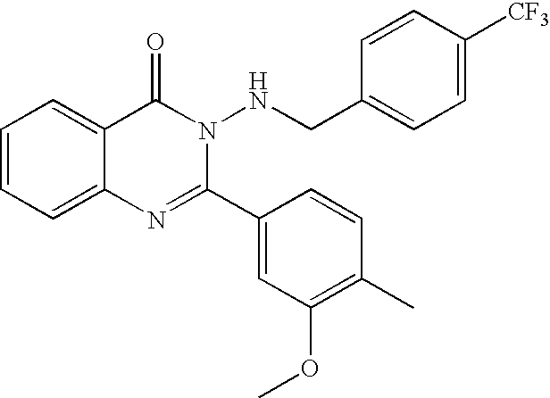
C1=CC=C2C(=C1)C(=O)N(NCC1=CC=C([CF3])C=C1)C(C1=CC(OC)=C(C)C=C1)=N2
